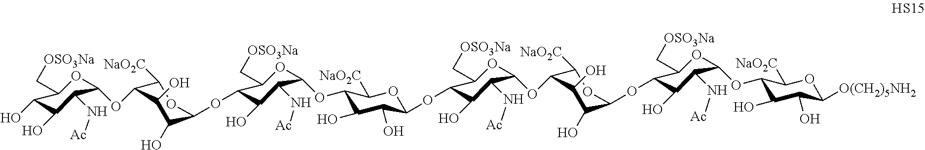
C1([NaO2C])C(OC2OC(C[OSO3Na])C(O)C(O)C2N[Ac])C(O)C(O)C(OC2C(C[OSO3Na])OC(OC3C(O)C(O)C(OC4C(C[OSO3Na])OC(OC5C([NaO2C])OC(OC6C(C[OSO3Na])OC(OC7C(O)C(O)C([O(CH2)5NH2])OC7[NaO2C])C(N[Ac])C6O)C(O)C5O)C(N[Ac])C4O)OC3[NaO2C])C(N[Ac])C2O)O1
